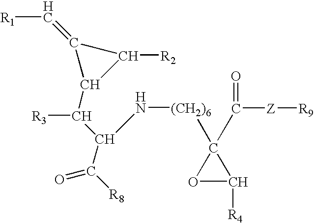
N([(CH2)6]C1(C([Z][R9])=O)OC1[R4])C(C(=O)[R8])C(C1C(=C[R1])C1[R2])[R3]
